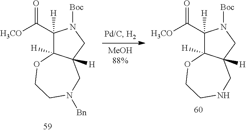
C1(C([H3CO])=O)([H])C2([H])C([H])(CN1[Boc])CN([Bn])CCO2.C1(C([H3CO])=O)([H])C2([H])C([H])(CN1[Boc])CNCCO2
